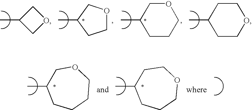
C1C(C)CO1.C1OCC(C)C1.O1CC(C)CCC1.C1CC(C)CCO1.C1C(C)CCCCO1.C1C(C)CCCOC1
